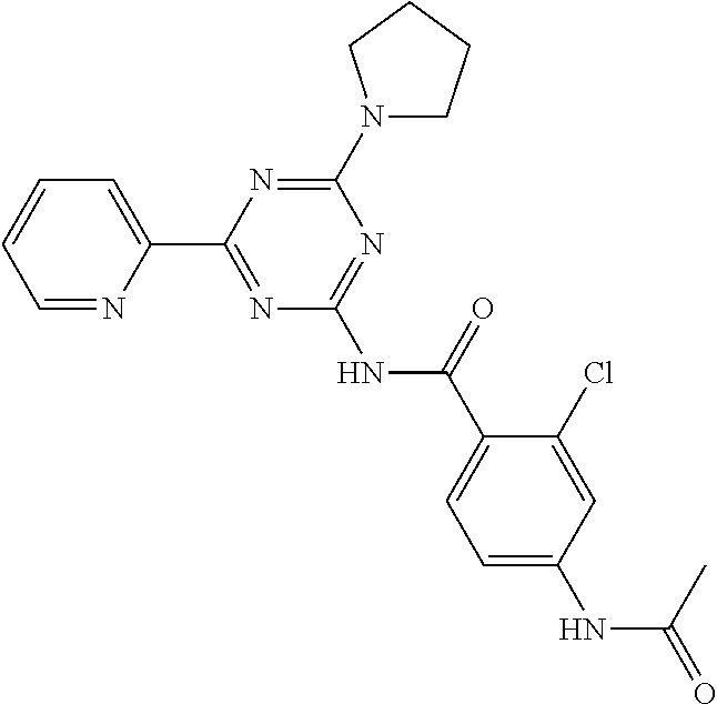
C1=NC(C2=NC(NC(=O)C3=CC=C(NC(=O)C)C=C3Cl)=NC(N3CCCC3)=N2)=CC=C1
